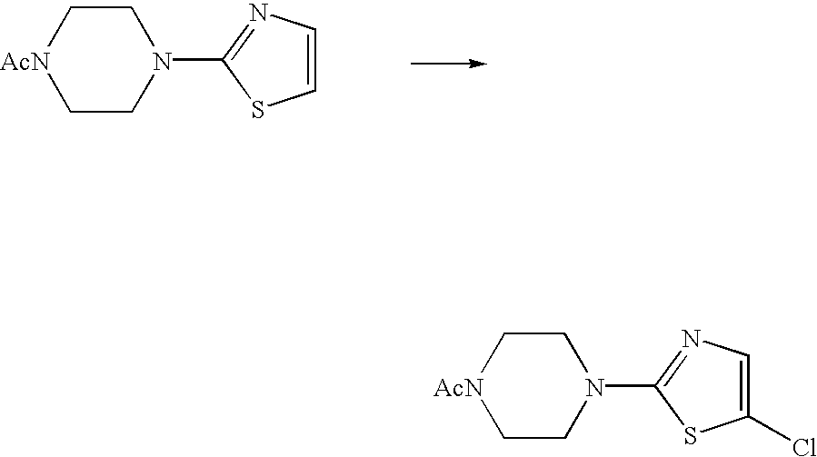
C1C[AcN]CCN1C1=NC=CS1.C1C[AcN]CCN1C1=NC=C(Cl)S1
